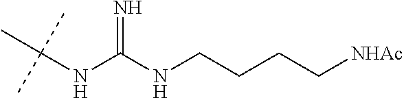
CC(NC(NCCCC[NHAc])=N)(C)C
